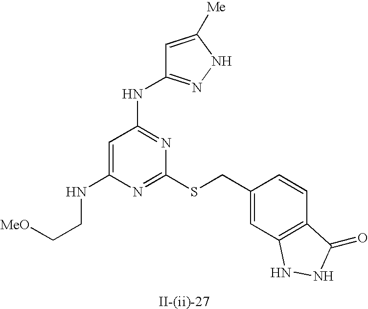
C1=C(NCC[MeO])N=C(SCC2=CC3=C(C=C2)C(=O)NN3)N=C1NC1=NNC([Me])=C1
